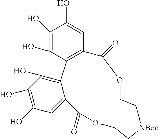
C1(O)=C(O)C2=C(C=C1O)C(=O)OCC[NBoc]CCOC(=O)C1=CC(O)=C(O)C(O)=C21
